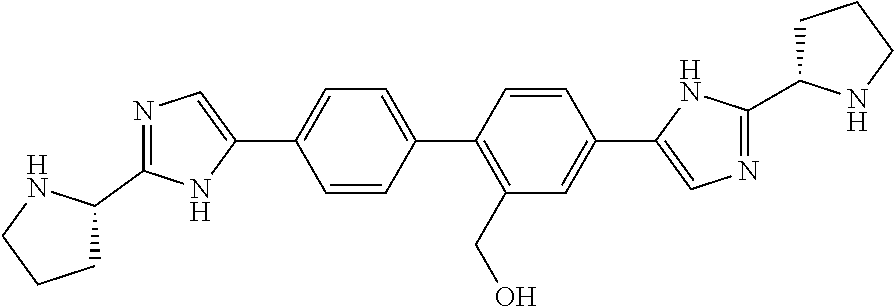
N1=C(C2CCCN2)NC(C2=CC=C(C3=C(CO)C=C(C4=CN=C(C5CCCN5)N4)C=C3)C=C2)=C1
